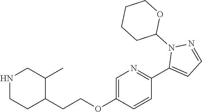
C1=C(OCCC2C(C)CNCC2)C=CC(C2=CC=NN2C2OCCCC2)=N1
